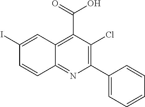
C1(I)=CC2=C(C(=O)O)C(Cl)=C(C3=CC=CC=C3)N=C2C=C1
